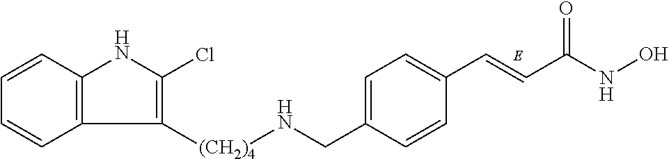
C1=CC2=C(C=C1)C([(CH2)4]NCC1=CC=C(C=CC(NO)=O)C=C1)=C(Cl)N2
